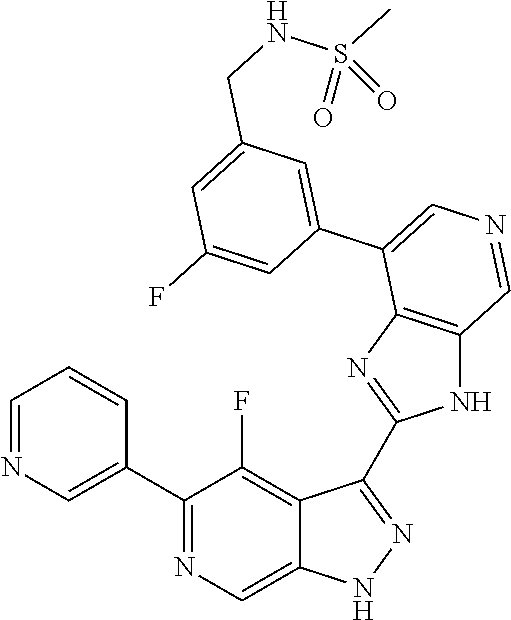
C1(C2=CN=CC=C2)=NC=C2C(=C1F)C(C1=NC3=C(N1)C=NC=C3C1=CC(CNS(C)(=O)=O)=CC(F)=C1)=NN2
